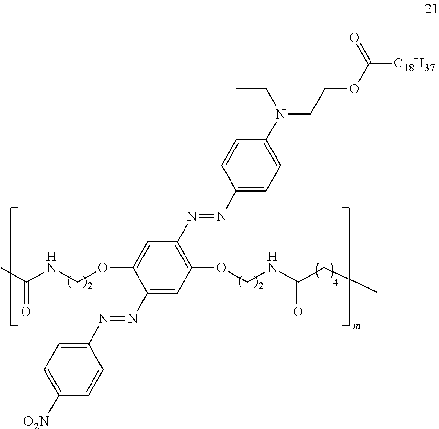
C1(N=NC2=CC(OCNC(CC)=O)=C(N=NC3=CC=C(N(CC)CCOC([C18H37])=O)C=C3)C=C2OCNC(C)=O)=CC=C([O2N])C=C1
